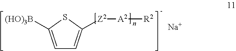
C1=C([(HO)3B])SC([Z2][A2][R2])=C1.[Na]
